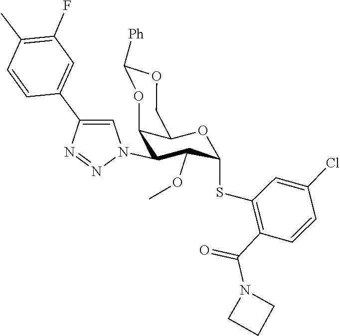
C1N(C(C2=C(SC3C(OC)C(N4C=C(C5=CC(F)=C(C)C=C5)N=N4)C4C(COC([Ph])O4)O3)C=C(Cl)C=C2)=O)CC1
